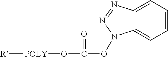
C1=CC=C2C(=C1)N(OC(O[POLY][R])=O)N=N2
